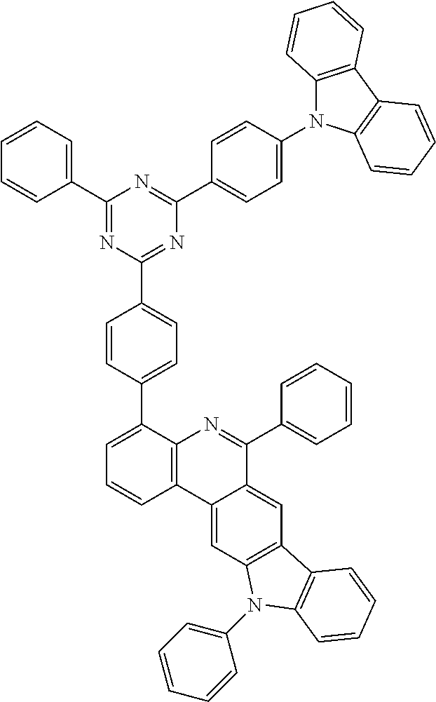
C1=CC=C(C2=NC(C3=CC=C(C4=CC=CC5=C4N=C(C4=CC=CC=C4)C4=CC6=C(C=C54)N(C4=CC=CC=C4)C4=C6C=CC=C4)C=C3)=NC(C3=CC=C(N4C5=C(C6=C4C=CC=C6)C=CC=C5)C=C3)=N2)C=C1
